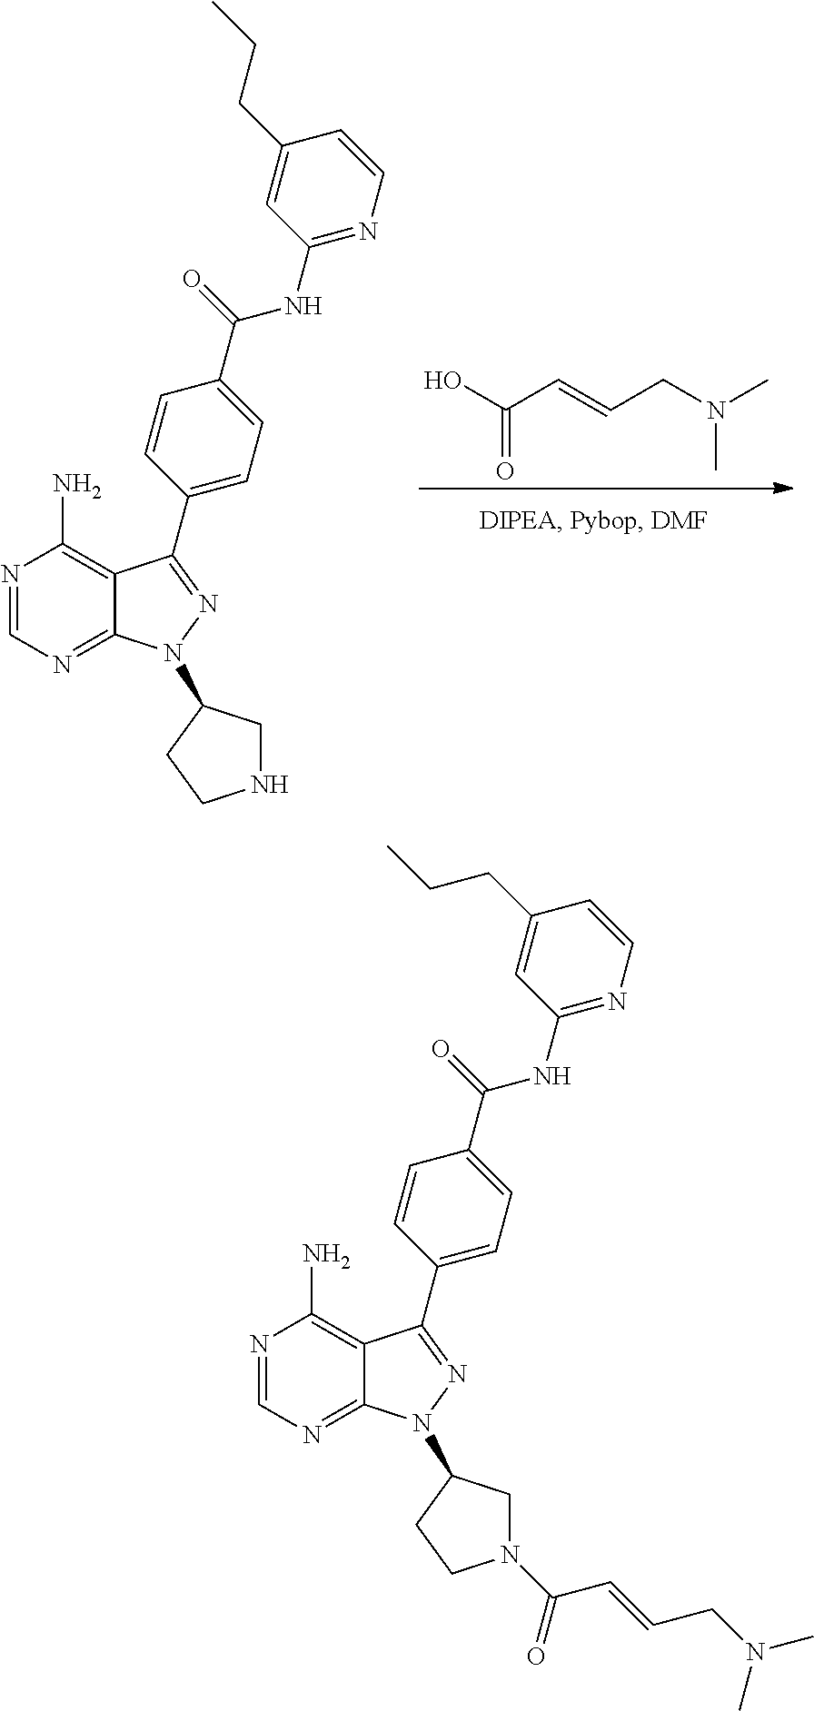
N1=CN=C2C(=C1N)C(C1=CC=C(C(NC3=NC=CC(CCC)=C3)=O)C=C1)=NN2C1CN(C(C=CCN(C)C)=O)CC1.N1=CN=C2C(=C1N)C(C1=CC=C(C(NC3=NC=CC(CCC)=C3)=O)C=C1)=NN2C1CNCC1.OC(C=CCN(C)C)=O
